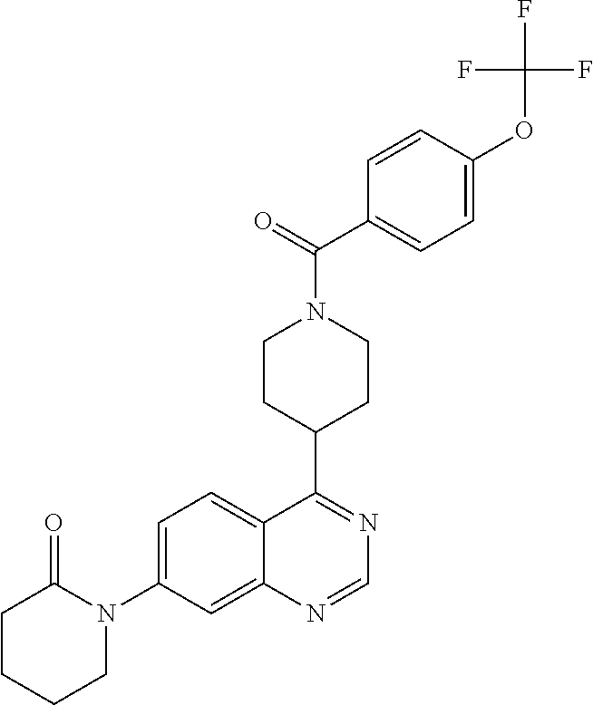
C1CCCN(C2=CC=C3C(=C2)N=CN=C3C2CCN(C(=O)C3=CC=C(OC(F)(F)F)C=C3)CC2)C1=O
